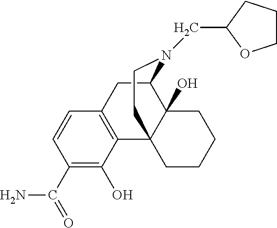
C1(C(N)=O)=C(O)C2=C(C=C1)CC1C3(O)C2(CCCC3)CCN1CC1OCCC1
